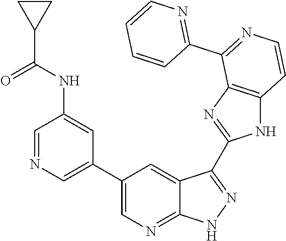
C1=NC=C(C2=CN=C3C(=C2)C(C2=NC4=C(N2)C=CN=C4C2=NC=CC=C2)=NN3)C=C1NC(C1CC1)=O
